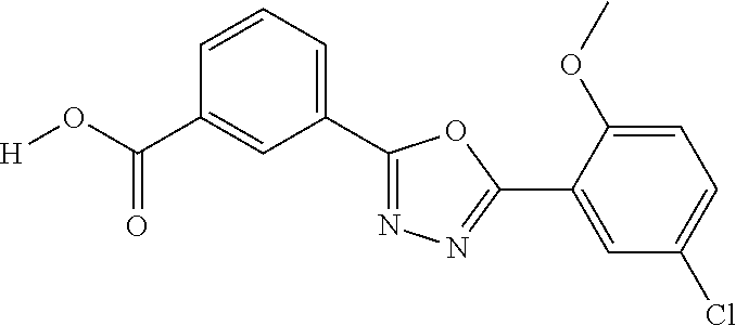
[H]OC(C1=CC(C2=NN=C(C3=CC(Cl)=CC=C3OC)O2)=CC=C1)=O
